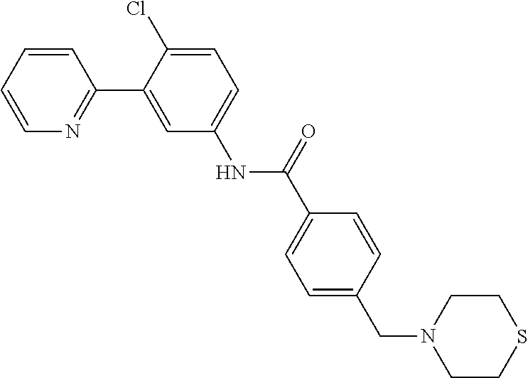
C1=CC=CN=C1C1=CC(NC(=O)C2=CC=C(CN3CCSCC3)C=C2)=CC=C1Cl
